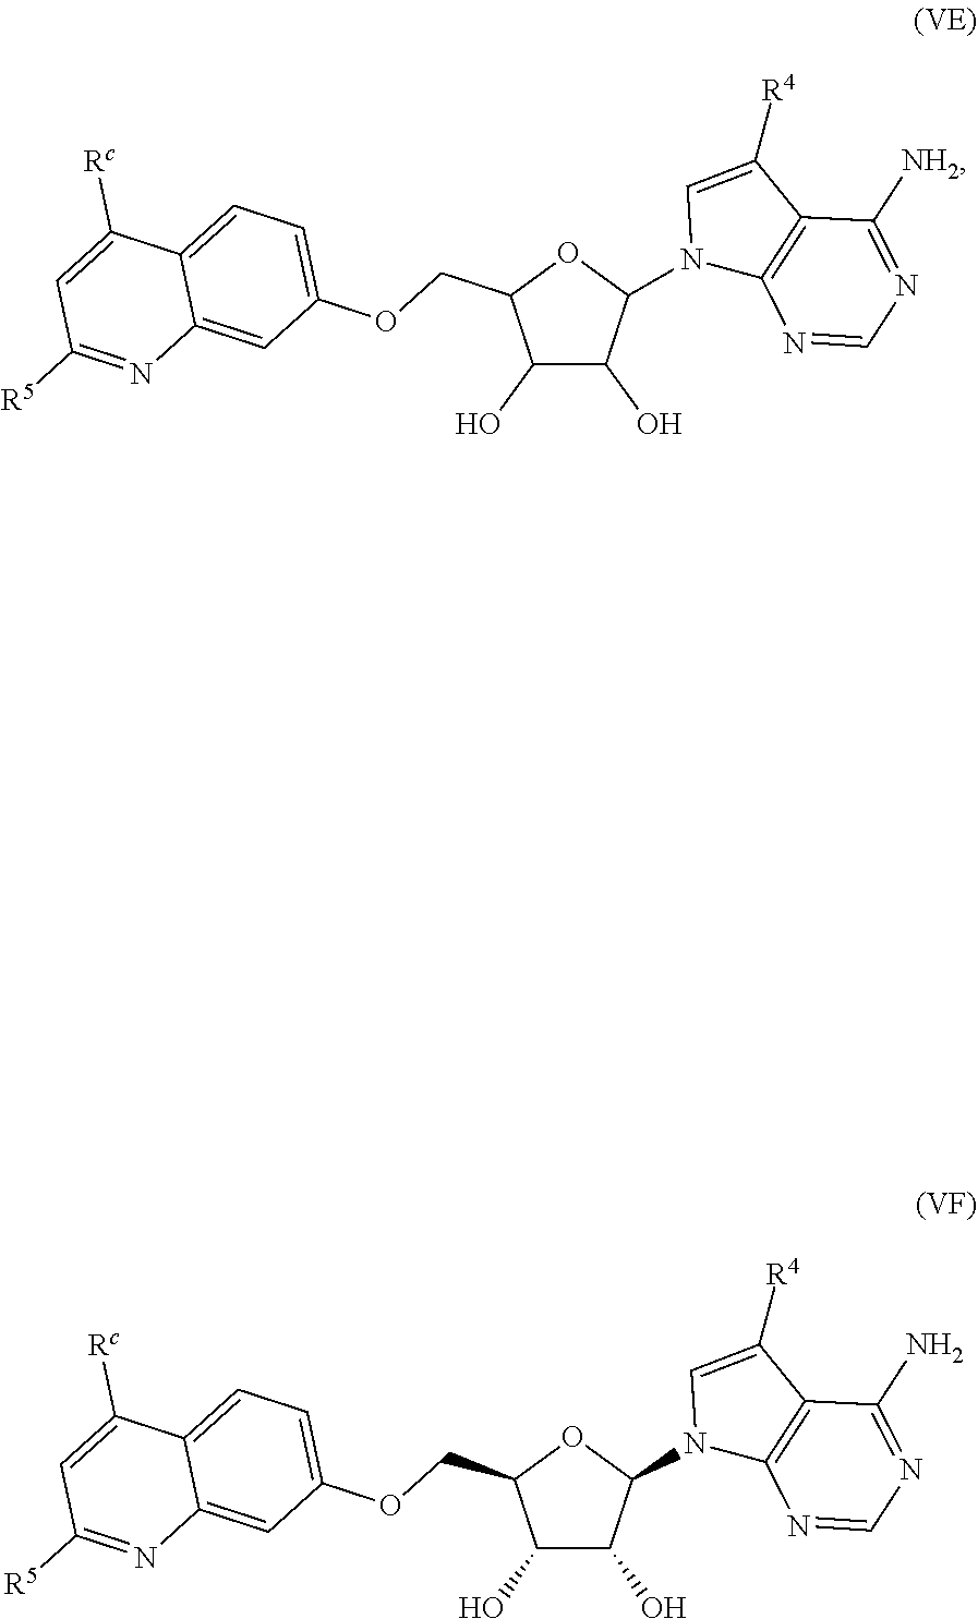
C1(O)C(O)C(N2C3=C(C([R4])=C2)C([NH2])=NC=N3)OC1COC1=CC=C2C(=C1)N=C([R5])C=C2[Rc].C1(O)C(O)C(N2C3=C(C([R4])=C2)C(N)=NC=N3)OC1COC1=CC=C2C(=C1)N=C([R5])C=C2[Rc]
